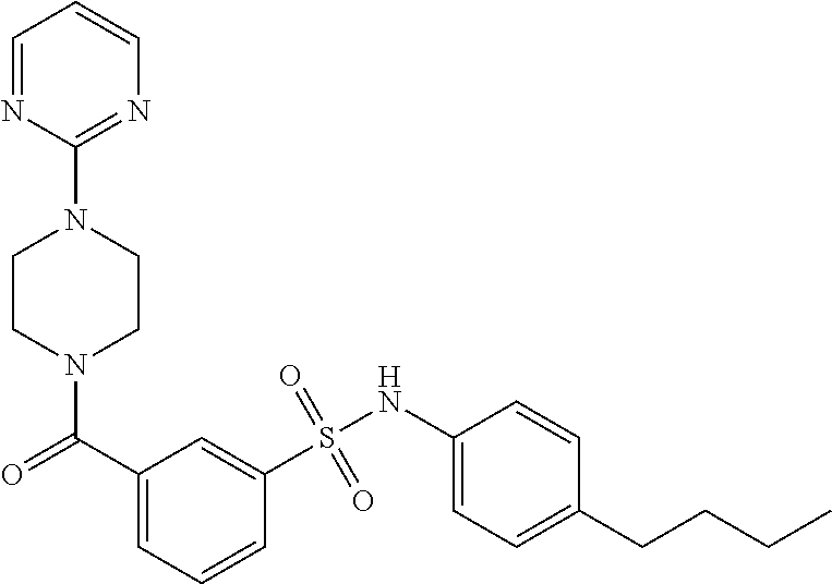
N1(C(C2=CC=CC(S(NC3=CC=C(CCCC)C=C3)(=O)=O)=C2)=O)CCN(C2=NC=CC=N2)CC1
